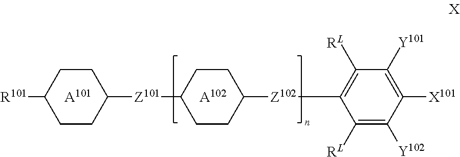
[R101]C1CCC([Z101]C2CCC([Z102]C3=C([RL])C([Y101])=C([X101])C([Y102])=C3[RL])CC2)CC1.[A101].[A102]
